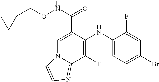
C1(NC2=C(F)C3=NC=CN3C=C2C(NOCC2CC2)=O)=CC=C(Br)C=C1F
